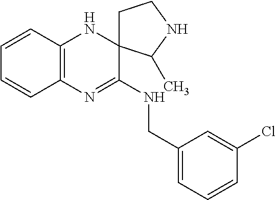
C12=C(C=CC=C1)NC1(C(NCC3=CC=CC(Cl)=C3)=N2)CCNC1C
